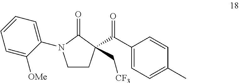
C1CC(C(C2=CC=C(C)C=C2)=O)(C[CF3])C(=O)N1C1=CC=CC=C1[OMe]
